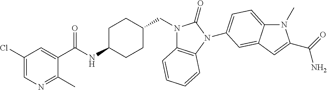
C1(Cl)=CN=C(C)C(C(NC2CCC(CN3C4=C(N(C5=CC=C6N(C)C(C(=O)N)=CC6=C5)C3=O)C=CC=C4)CC2)=O)=C1
